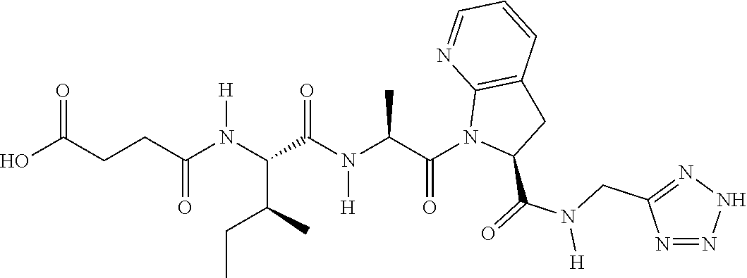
C(CC(N(C(C(C)CC)C(N(C(C(N1C(C(=O)N(CC2=NNN=N2)[H])CC2=C1N=CC=C2)=O)C)[H])=O)[H])=O)C(O)=O
